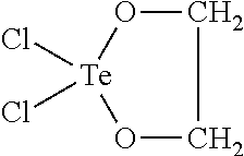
O1[Te](Cl)(Cl)OCC1
